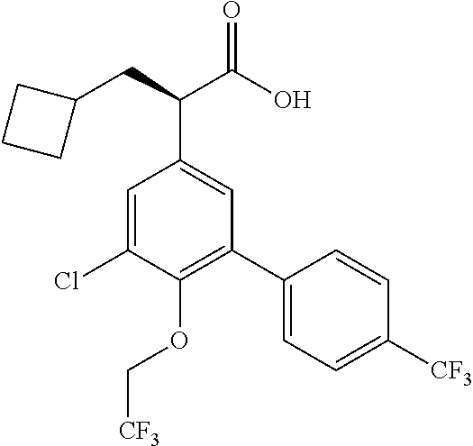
C1(C(CC2CCC2)C(=O)O)=CC(C2=CC=C([CF3])C=C2)=C(OC[CF3])C(Cl)=C1
